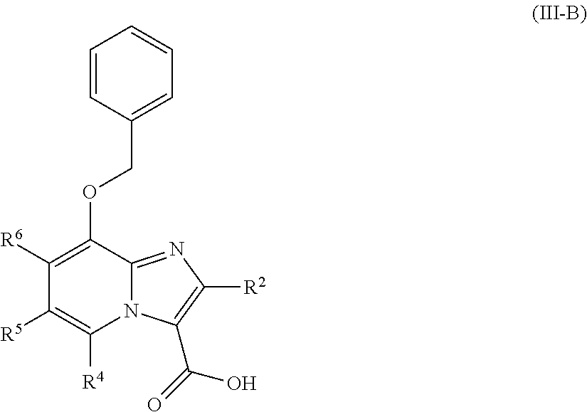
C1([R6])=C(OCC2=CC=CC=C2)C2=NC([R2])=C(C(O)=O)N2C([R4])=C1[R5]
